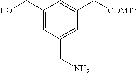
C1(CO)=CC(CN)=CC(C[ODMTr])=C1
